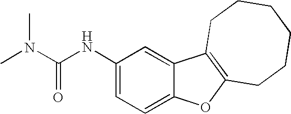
C1(NC(N(C)C)=O)=CC=C2C(=C1)C1=C(O2)CCCCCC1
